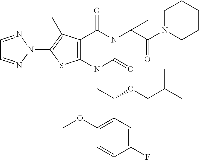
C12=C(N(CC(C3=C(OC)C=CC(F)=C3)OCC(C)C)C(=O)N(C(C(N3CCCCC3)=O)(C)C)C1=O)SC(N1N=CC=N1)=C2C
